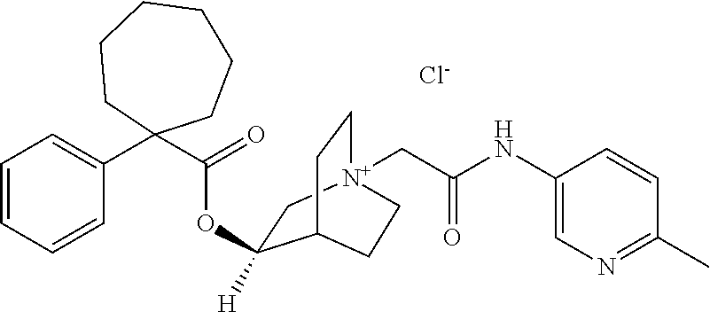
C1=CC=CC(C2(C(=O)OC3([H])C[N+]4(CC(NC5=CN=C(C)C=C5)=O)CCC3CC4)CCCCCC2)=C1.[Cl-]
